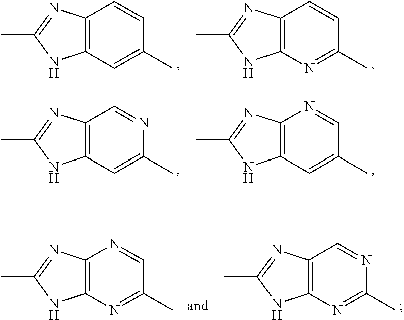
CC1=NC2=C(N1)C=C(C)C=C2.CC1=NC2=C(N1)N=C(C)C=C2.CC1=NC2=C(N1)C=C(C)N=C2.CC1=NC2=C(N1)C=C(C)C=N2.CC1=NC2=C(N1)N=C(C)C=N2.CC1=NC2=C(N1)N=C(C)N=C2
